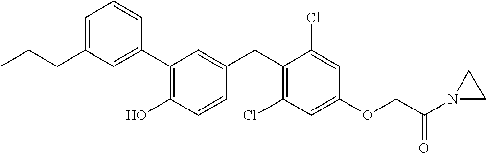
C1(C2=C(O)C=CC(CC3=C(Cl)C=C(OCC(=O)N4CC4)C=C3Cl)=C2)=CC(CCC)=CC=C1
